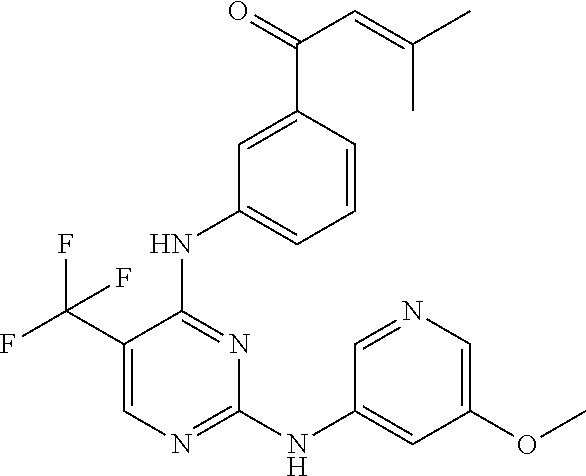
C1=C(C(F)(F)F)C(NC2=CC=CC(C(=O)C=C(C)C)=C2)=NC(NC2=CC(OC)=CN=C2)=N1
